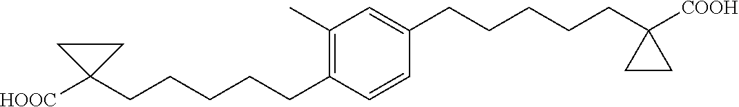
C1=C(CCCCCC2([COOH])CC2)C=CC(CCCCCC2([HOOC])CC2)=C1C
